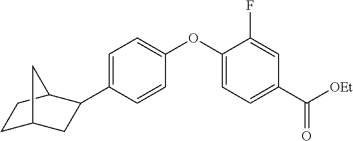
C1=C(C2CC3CCC2C3)C=CC(OC2=CC=C(C([OEt])=O)C=C2F)=C1
